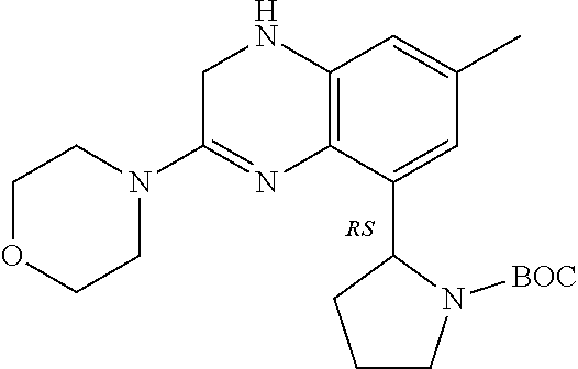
C12=C(NCC(N3CCOCC3)=N1)C=C(C)C=C2C1CCCN1[BOC]
